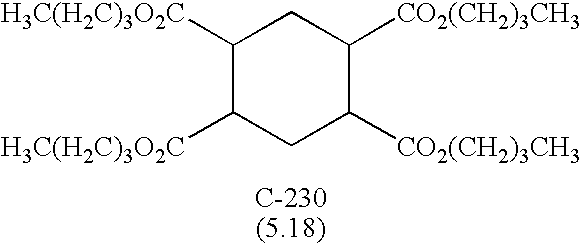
C1([H3C(H2C)3O2C])C([H3C(H2C)3O2C])CC([CO2(CH2)3CH3])C([CO2(CH2)3CH3])C1
